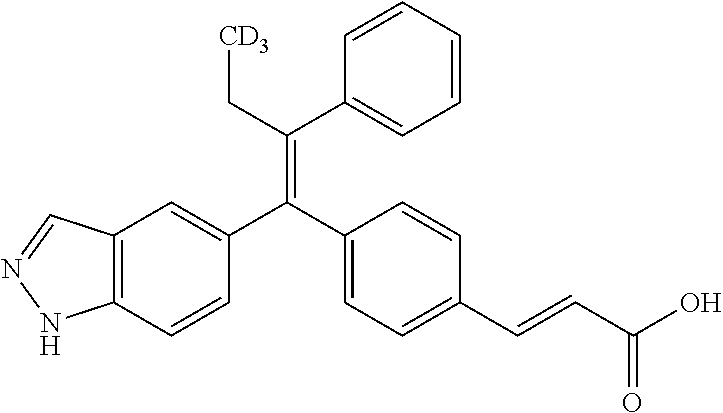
C12=C(C=CC(C(C3=CC=C(C=CC(O)=O)C=C3)=C(C[CD3])C3=CC=CC=C3)=C1)NN=C2
